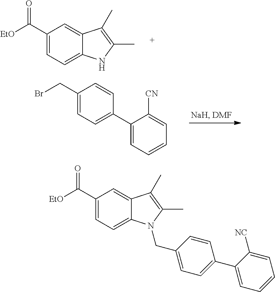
[EtO]C(C1=CC=C2C(=C1)C(C)=C(C)N2)=O.BrCC1=CC=C(C2=CC=CC=C2[CN])C=C1.[EtO]C(C1=CC=C2C(=C1)C(C)=C(C)N2CC1=CC=C(C2=CC=CC=C2[NC])C=C1)=O
